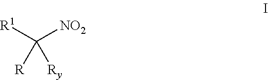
[R1]C([NO2])([R])[Ry]
